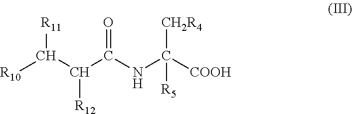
O=C(NC([COOH])([CH2R4])[R5])C(C([R10])[R11])[R12]
